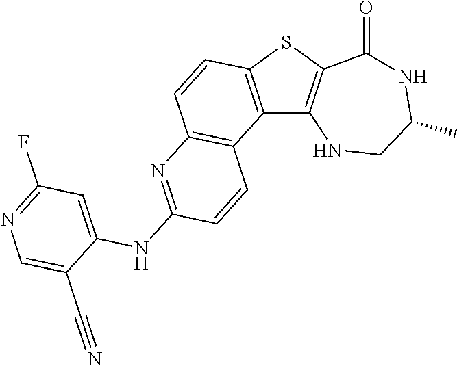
C12=C(SC3=C1NCC(C)NC3=O)C=CC1=C2C=CC(NC2=CC(F)=NC=C2C#N)=N1
